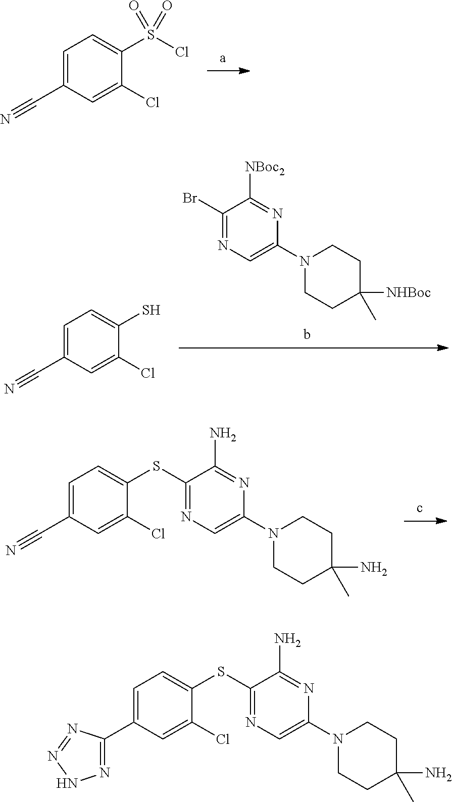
C1=C(C#N)C=C(Cl)C(S(Cl)(=O)=O)=C1.C1(Br)=NC=C(N2CCC([NHBoc])(C)CC2)N=C1[NBoc2].C1=C(C#N)C=C(Cl)C(S)=C1.C1=C(C#N)C=C(Cl)C(SC2=NC=C(N3CCC(N)(C)CC3)N=C2N)=C1.C1=C(C2=NNN=N2)C=C(Cl)C(SC2=NC=C(N3CCC(N)(C)CC3)N=C2N)=C1
